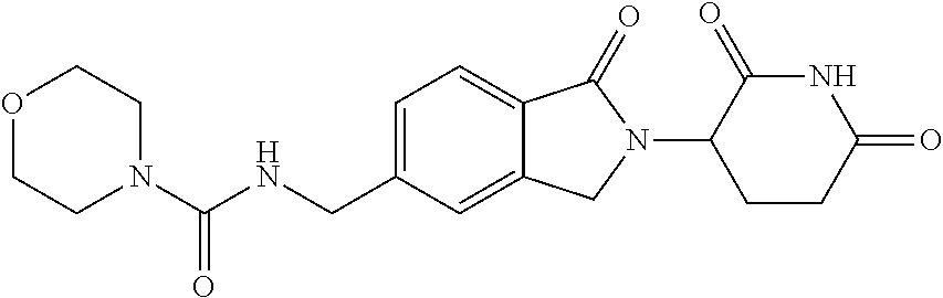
C1OCCN(C(NCC2=CC=C3C(=C2)CN(C2CCC(=O)NC2=O)C3=O)=O)C1
